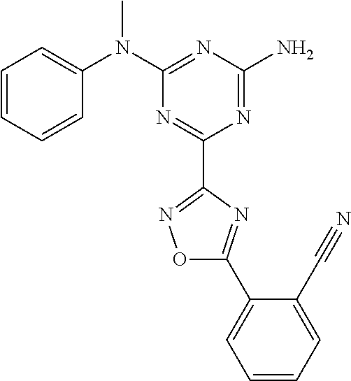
C1=CC=CC(N(C2=NC(N)=NC(C3=NOC(C4=CC=CC=C4C#N)=N3)=N2)C)=C1
